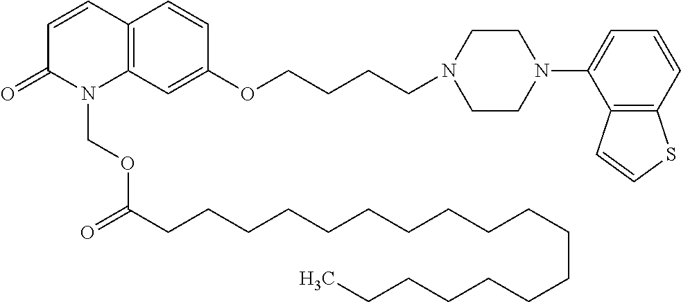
C1=CC2=C(N(COC(CCCCCCCCCCCCCCCCCC)=O)C1=O)C=C(OCCCCN1CCN(C3=CC=CC4=C3C=CS4)CC1)C=C2
